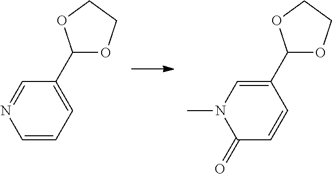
C1=CC=C(C2OCCO2)C=N1.C1(=O)C=CC(C2OCCO2)=CN1C
